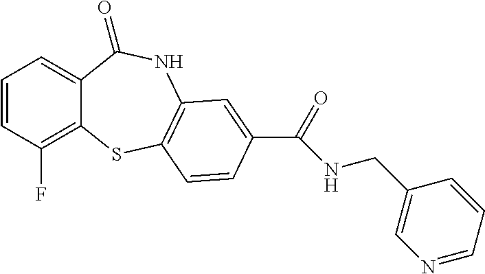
C1=CC(F)=C2C(=C1)C(=O)NC1=C(S2)C=CC(C(=O)NCC2=CN=CC=C2)=C1
